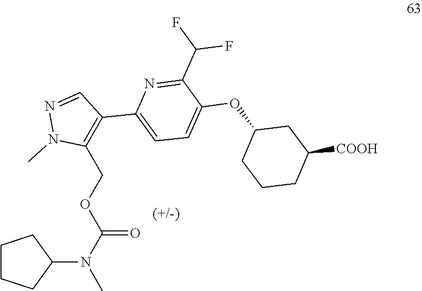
C1CCC(N(C)C(=O)OCC2=C(C3=CC=C(OC4CCCC([COOH])C4)C(C(F)F)=N3)C=NN2C)C1
